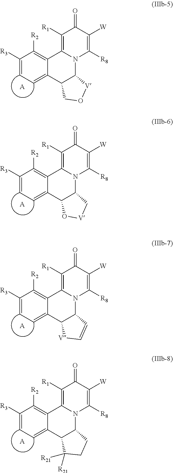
O=C1C([W])=C([R8])N2C(=C1[R1])C1=C([R2])C([R3])=CC=C1C1C2[V]OC1.[A].O=C1C([W])=C([R8])N2C(=C1[R1])C1=C([R2])C([R3])=CC=C1C1C2C[V]O1.[A].O=C1C([W])=C([R8])N2C(=C1[R1])C1=C([R2])C([R3])=CC=C1C1C2C=C[V]1.[A].O=C1C([W])=C([R8])N2C(=C1[R1])C1=C([R2])C([R3])=CC=C1C1C2CCC1([R21])[R21].[A]
